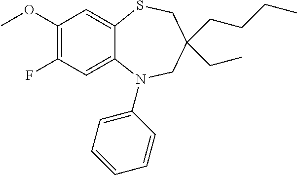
C1C(CCCC)(CC)CN(C2=CC=CC=C2)C2=CC(F)=C(OC)C=C2S1
